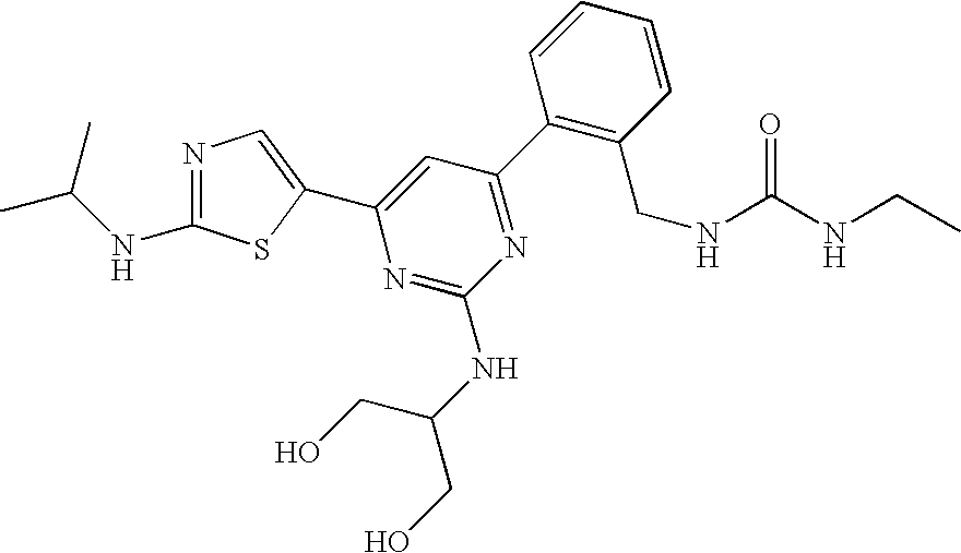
C1(C2=NC(NC(CO)CO)=NC(C3=CN=C(NC(C)C)S3)=C2)=C(CNC(NCC)=O)C=CC=C1
